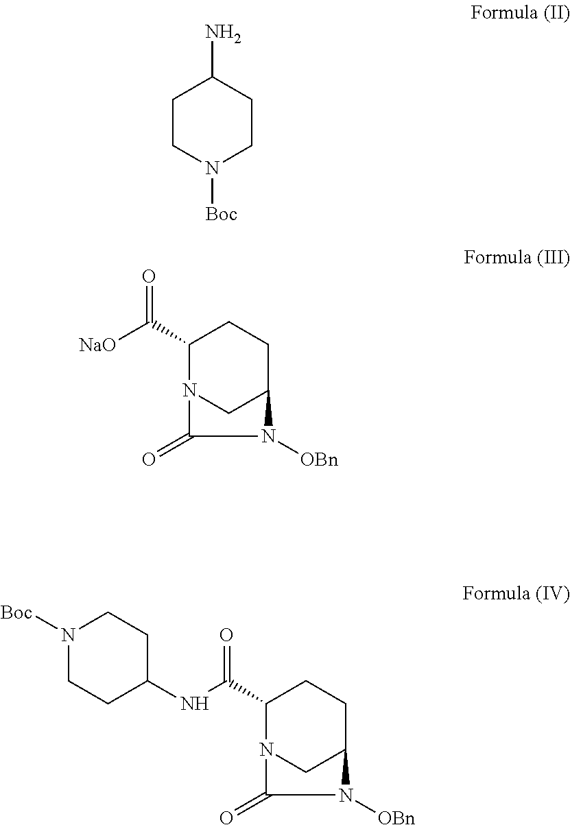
C1CN([Boc])CCC1N.C1(C([NaO])=O)N2CC(CC1)N([OBn])C2=O.C1(C(=O)NC2CCN([Boc])CC2)N2CC(CC1)N([OBn])C2=O
